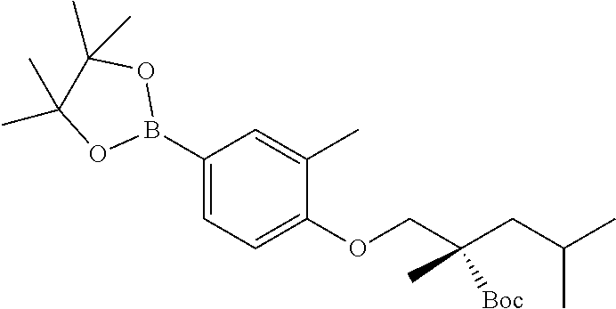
C1(B2OC(C)(C)C(C)(C)O2)=CC=C(OCC(CC(C)C)(C)[Boc])C(C)=C1
